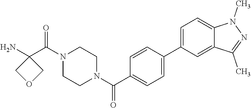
NC1(C(N2CCN(C(=O)C3=CC=C(C4=CC=C5C(=C4)C(C)=NN5C)C=C3)CC2)=O)COC1
